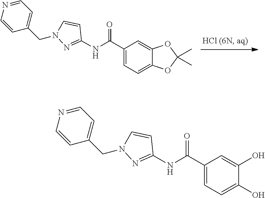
C1(C(NC2=NN(CC3=CC=NC=C3)C=C2)=O)=CC=C2C(=C1)OC(C)(C)O2.C1(C(NC2=NN(CC3=CC=NC=C3)C=C2)=O)=CC=C(O)C(O)=C1
